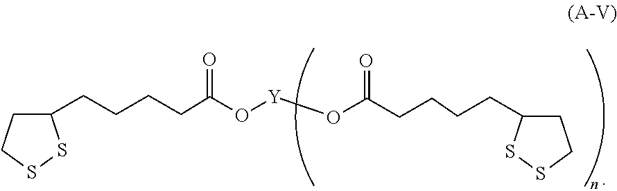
C1(CCCCC(O[Y]OC(CCCCC2CCSS2)=O)=O)CCSS1
